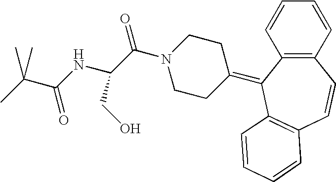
C1(=C2C3=C(C=CC=C3)C=CC3=C2C=CC=C3)CCN(C(=O)C(NC(C(C)(C)C)=O)CO)CC1
